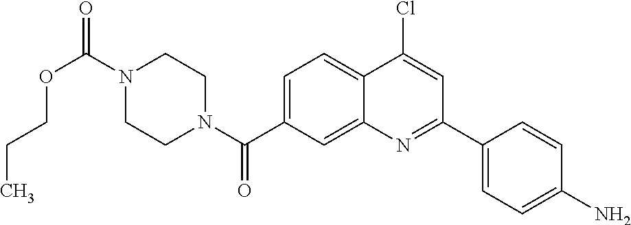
N1(C(OCCC)=O)CCN(C(=O)C2=CC=C3C(=C2)N=C(C2=CC=C(N)C=C2)C=C3Cl)CC1
